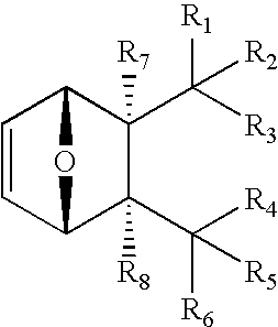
C1=CC2C(C([R4])([R5])[R6])([R8])C([R7])(C([R3])([R1])[R2])C1O2
